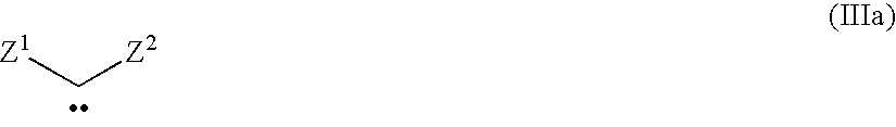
[Z1]C[Z2]
